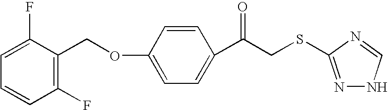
C1(F)=C(COC2=CC=C(C(CSC3=NNC=N3)=O)C=C2)C(F)=CC=C1
